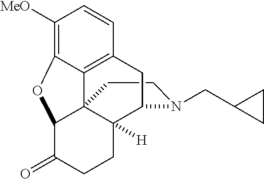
C1CN(CC2CC2)C2C3([H])C14C1=C(C=CC([MeO])=C1OC4C(=O)CC3)C2
